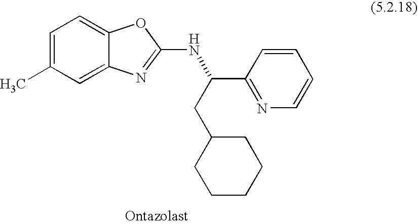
C1=C(C)C=C2C(=C1)OC(NC(C1=NC=CC=C1)CC1CCCCC1)=N2
